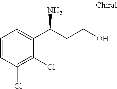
C(CO)C(C1=CC=CC(Cl)=C1Cl)N
